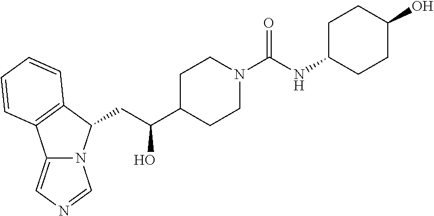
C(C1N2C(=CN=C2)C2=C1C=CC=C2)C(C1CCN(C(NC2CCC(O)CC2)=O)CC1)O
